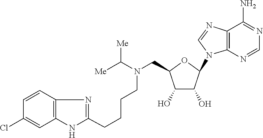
C(CCCN(C([Me])[Me])CC1C(O)C(O)C(N2C3=C(C(N)=NC=N3)N=C2)O1)C1=NC2=C(N1)C=C(Cl)C=C2
